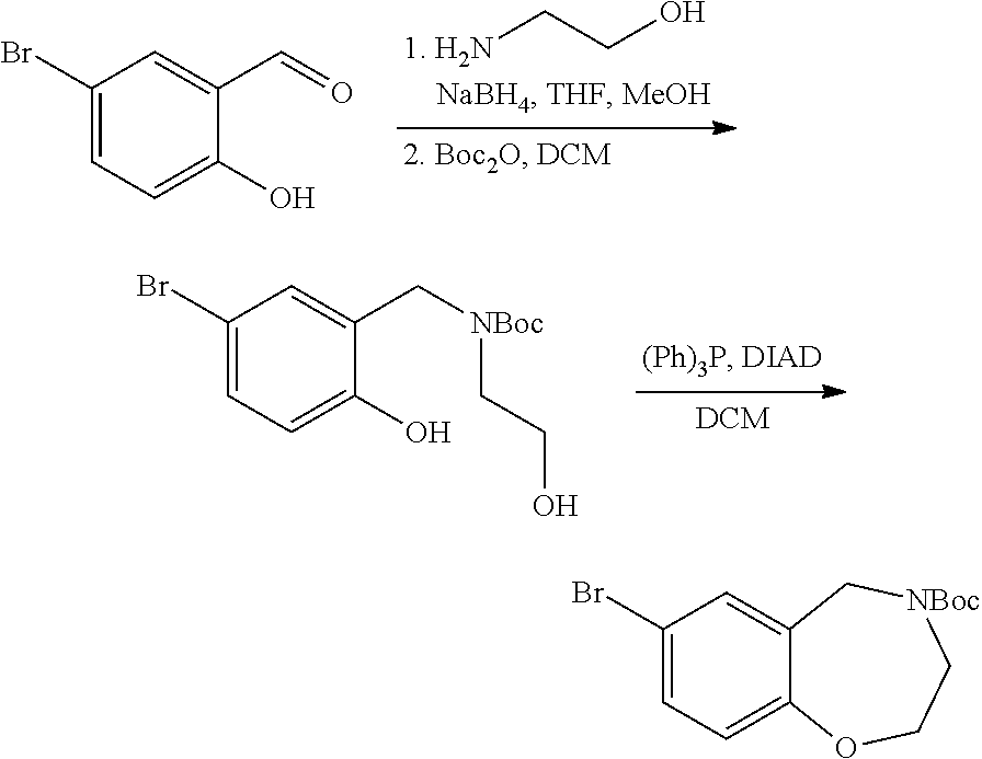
[1. H2N]CCO.C1(Br)=CC=C(O)C(C=O)=C1.C1(Br)=CC=C(O)C(C[NBoc]CCO)=C1.C1(Br)=CC=C2C(=C1)C[NBoc]CCO2
